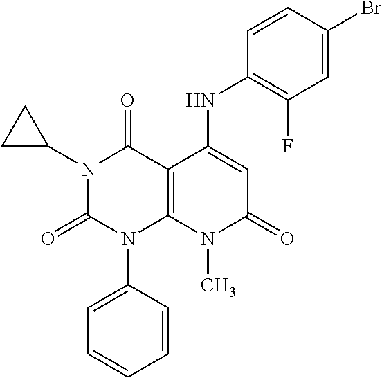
C1=CC(N2C3=C(C(=O)N(C4CC4)C2=O)C(NC2=C(F)C=C(Br)C=C2)=CC(=O)N3C)=CC=C1
